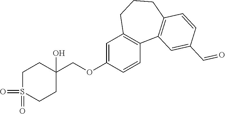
C1=C(OCC2(O)CCS(=O)(=O)CC2)C=CC2=C1CCCC1=C2C=C(C=O)C=C1
